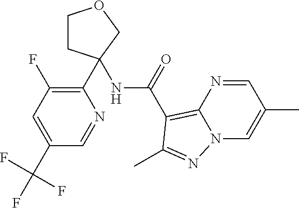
C1CC(C2=C(F)C=C(C(F)(F)F)C=N2)(NC(C2=C3N=CC(C)=CN3N=C2C)=O)CO1
